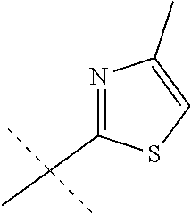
N1=C(C(C)(C)C)SC=C1C
